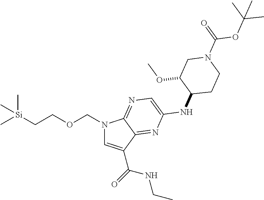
C[Si](CCOCN1C=C(C(=O)NCC)C2=NC(NC3CCN(C(OC(C)(C)C)=O)CC3OC)=CN=C12)(C)C
